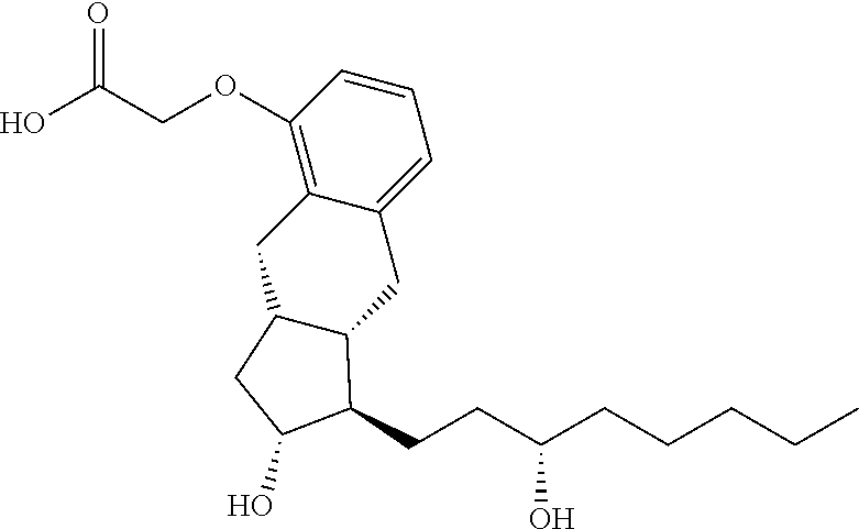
C1(OCC(=O)O)=C2C(=CC=C1)CC1C(C2)CC(O)C1CCC(CCCCC)O
